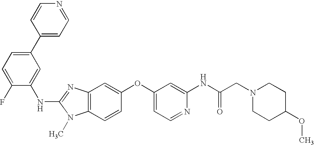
N(C1=NC2=C(N1C)C=CC(OC1=CC=NC(NC(CN3CCC(OC)CC3)=O)=C1)=C2)C1=CC(C2=CC=NC=C2)=CC=C1F
